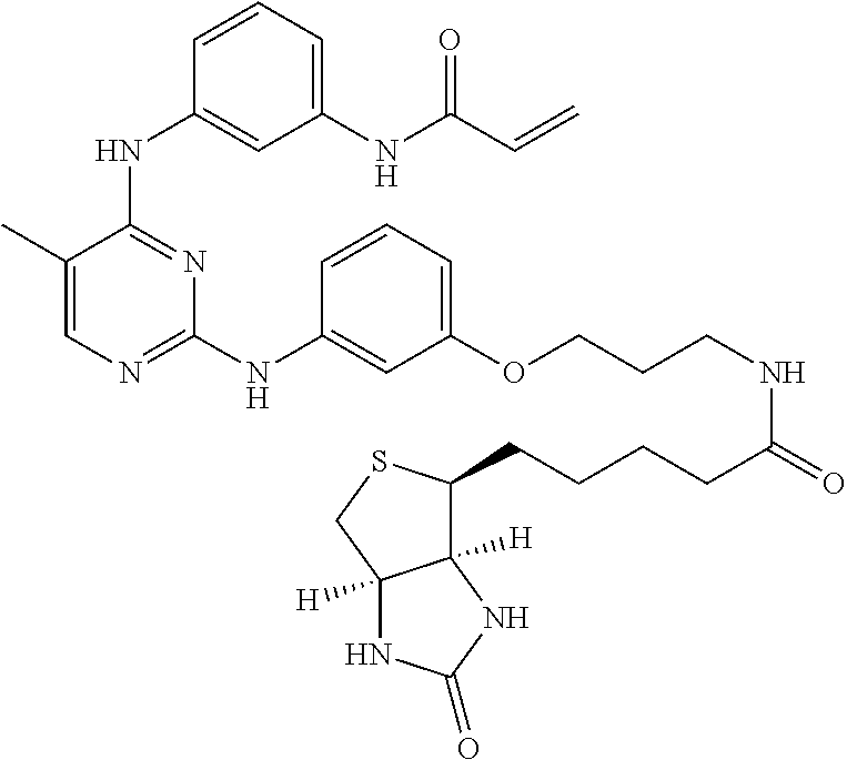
N(C1=NC=C(C)C(NC2=CC(NC(C=C)=O)=CC=C2)=N1)C1=CC(OCCCNC(=O)CCCCC2C3([H])C([H])(CS2)NC(=O)N3)=CC=C1
